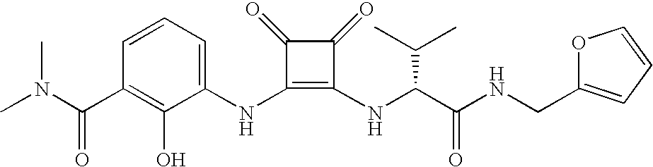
CN(C(C1=C(O)C(NC2=C(NC(C(NCC3=CC=CO3)=O)C(C)C)C(=O)C2=O)=CC=C1)=O)C
